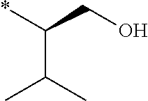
C(C(C)C)(*)CO
